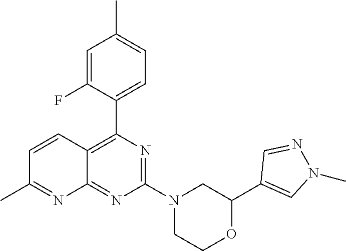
N1=C(N2CC(C3=CN(C)N=C3)OCC2)N=C2C(=C1C1=CC=C(C)C=C1F)C=CC(C)=N2
